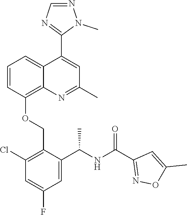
C1=CC(OCC2=C(Cl)C=C(F)C=C2C(NC(C2=NOC(C)=C2)=O)C)=C2C(=C1)C(C1=NC=NN1C)=CC(C)=N2
